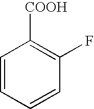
C1=CC=CC(F)=C1[COOH]
